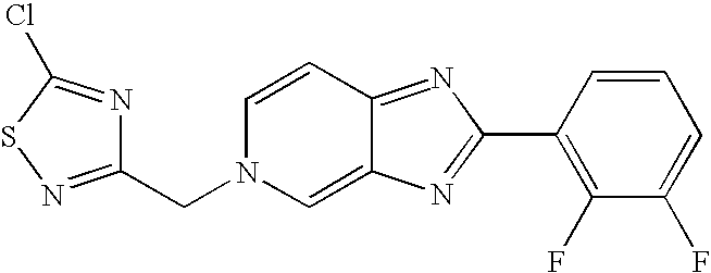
C1(CN2C=C3C(=NC(C4=C(F)C(F)=CC=C4)=N3)C=C2)=NSC(Cl)=N1
